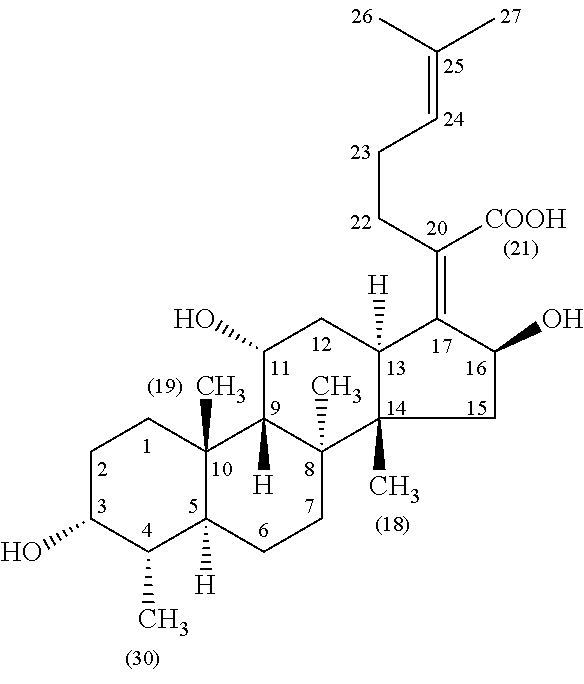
C1C(O)C(C)C2([H])C(C)(C1)C1([H])C(C)(CC2)C2(C)C([H])(CC1O)C(=C(CCC=C(C)C)[COOH])C(O)C2
